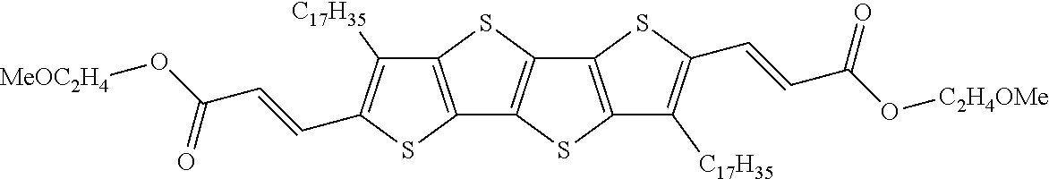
C12=C(SC3=C1SC1=C3SC(C=CC(O[C2H4OMe])=O)=C1[C17H35])C([C17H35])=C(C=CC(O[MeOC2H4])=O)S2
